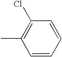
CC1=C(Cl)C=CC=C1
